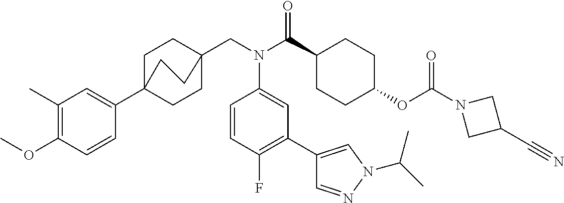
C1(C)=C(OC)C=CC(C23CCC(CN(C(C4CCC(OC(N5CC(C#N)C5)=O)CC4)=O)C4=CC(C5=CN(C(C)C)N=C5)=C(F)C=C4)(CC2)CC3)=C1
